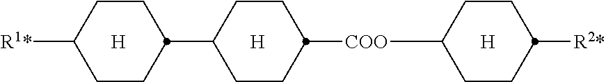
[H].C1CC([R1*])CCC1C1CCC([COO]C2CCC([R2*])CC2)CC1.[H].[H]
